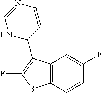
C12=C(C=CC(F)=C1)SC(F)=C2C1C=CN=CN1
